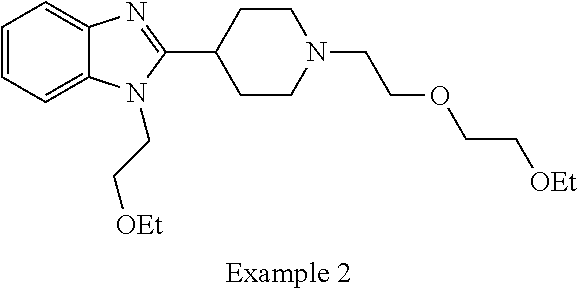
C1=CC=C2C(=C1)N=C(C1CCN(CCOCC[OEt])CC1)N2CC[OEt]
